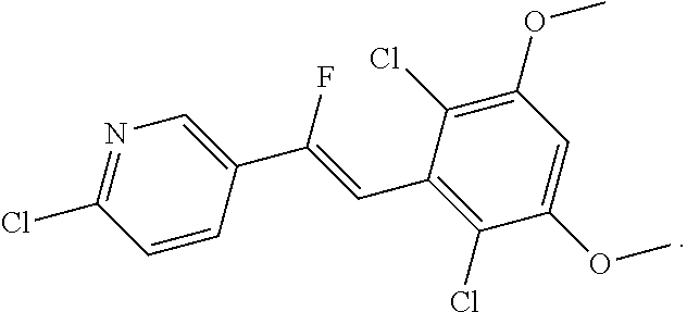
C1(C=C(F)C2=CN=C(Cl)C=C2)=C(Cl)C(OC)=CC(OC)=C1Cl
